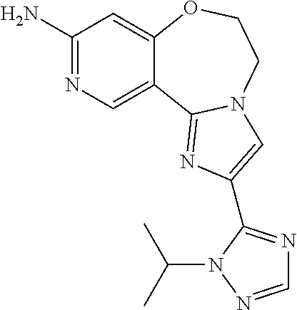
C1(N)=NC=C2C(=C1)OCCN1C2=NC(C2=NC=NN2C(C)C)=C1
